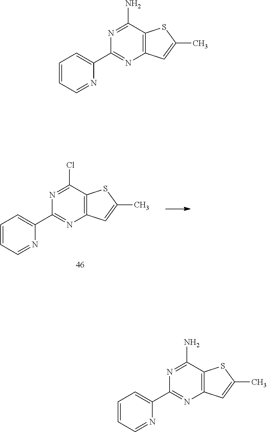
C1=CC=NC(C2=NC3=C(C(Cl)=N2)SC(C)=C3)=C1.C1=CC=NC(C2=NC3=C(C(N)=N2)SC(C)=C3)=C1.C1=CC=NC(C2=NC3=C(C(N)=N2)SC(C)=C3)=C1
